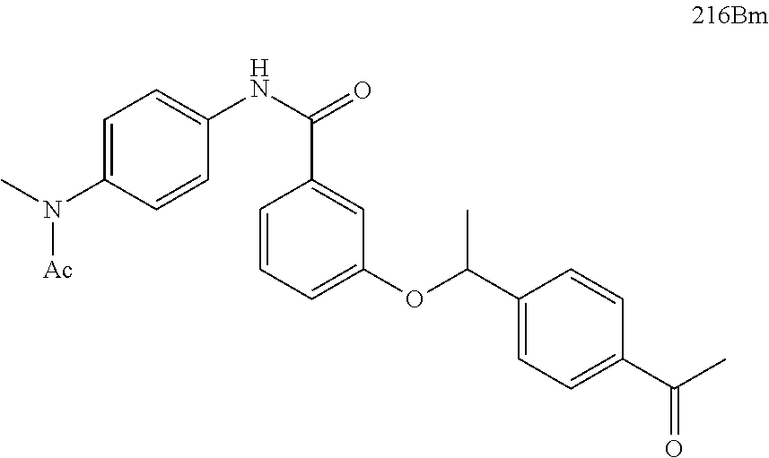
C1=C(N(C)[Ac])C=CC(NC(=O)C2=CC(OC(C3=CC=C(C(C)=O)C=C3)C)=CC=C2)=C1
